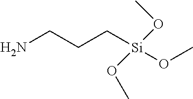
NCCC[Si](OC)(OC)OC
